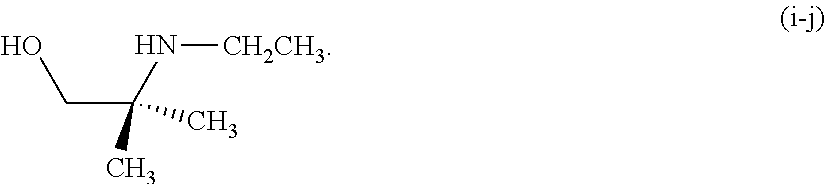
OCC(N[CH2CH3])(C)C
